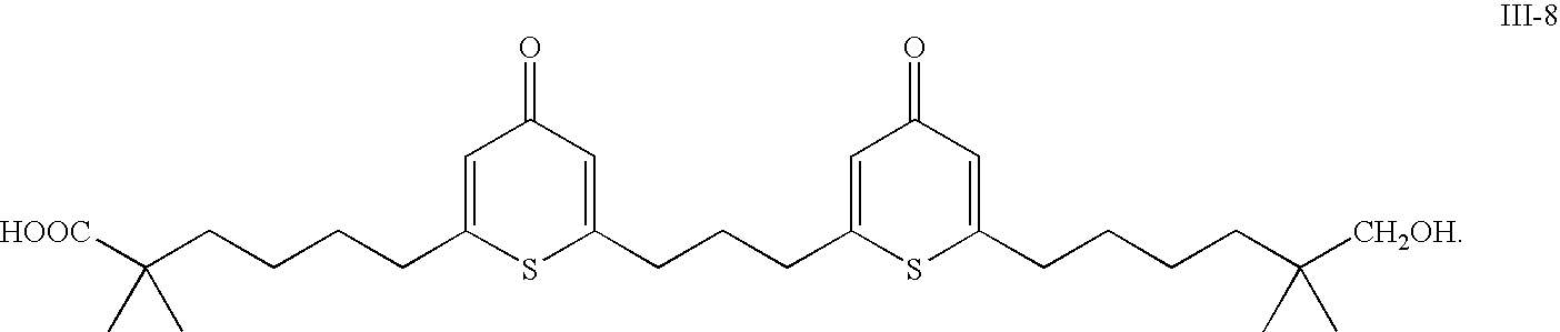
C(CCCCC1=CC(=O)C=C(CCCC2=CC(=O)C=C(CCCCC([CH2OH])(C)C)S2)S1)([HOOC])(C)C
